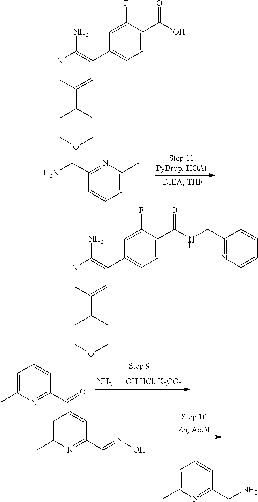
N1=CC(C2CCOCC2)=CC(C2=CC=C(C(O)=O)C(F)=C2)=C1N.C1=C(C)N=C(CN)C=C1.NO.C1=C(C)N=C(C=O)C=C1.C1=C(C)N=C(C=NO)C=C1.N1=CC(C2CCOCC2)=CC(C2=CC=C(C(NCC3=NC(C)=CC=C3)=O)C(F)=C2)=C1N.C1=C(C)N=C(CN)C=C1
